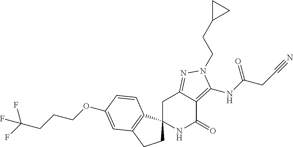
C1C2(C3=C(C1)C=C(OCCCC(F)(F)F)C=C3)NC(=O)C1=C(NC(CC#N)=O)N(CCC3CC3)N=C1C2
